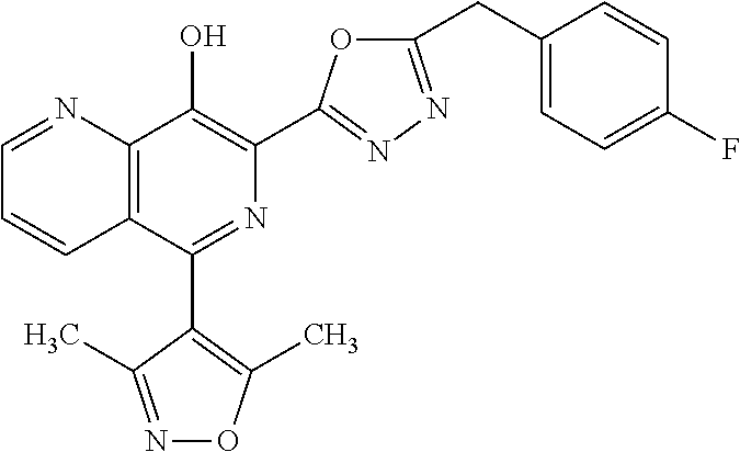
C1=NC2=C(C=C1)C(C1=C(C)ON=C1C)=NC(C1=NN=C(CC3=CC=C(F)C=C3)O1)=C2O
